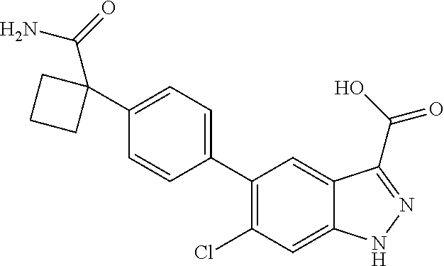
C1(C2=CC=C(C3(C(=O)N)CCC3)C=C2)=C(Cl)C=C2C(=C1)C(C(O)=O)=NN2
